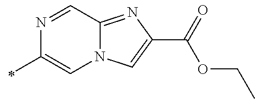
N1=CC2=NC(C(=O)OCC)=CN2C=C1C
